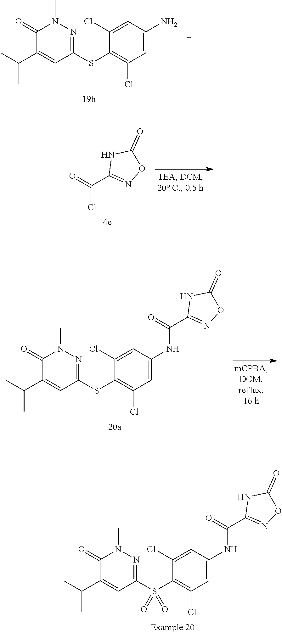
C1(Cl)=CC(N)=CC(Cl)=C1SC1=NN(C)C(=O)C(C(C)C)=C1.ClC(=O)C1=NOC(=O)N1.C1(Cl)=CC(NC(C2=NOC(=O)N2)=O)=CC(Cl)=C1SC1=NN(C)C(=O)C(C(C)C)=C1.C1(Cl)=CC(NC(C2=NOC(=O)N2)=O)=CC(Cl)=C1S(C1=NN(C)C(=O)C(C(C)C)=C1)(=O)=O
